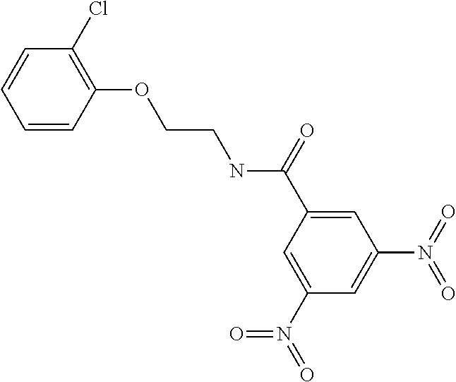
C1(Cl)=C(OCCNC(C2=CC(N(=O)=O)=CC(N(=O)=O)=C2)=O)C=CC=C1
